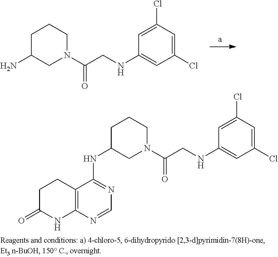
C1C(N)CN(C(CNC2=CC(Cl)=CC(Cl)=C2)=O)CC1.C1C(NC2=NC=NC3=C2CCC(=O)N3)CN(C(CNC2=CC(Cl)=CC(Cl)=C2)=O)CC1
